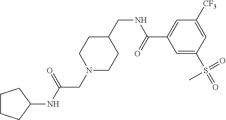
C1(NC(CN2CCC(CNC(C3=CC([CF3])=CC(S(=O)(=O)C)=C3)=O)CC2)=O)CCCC1
